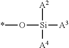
*O[Si]([A4])([A2])[A3]
